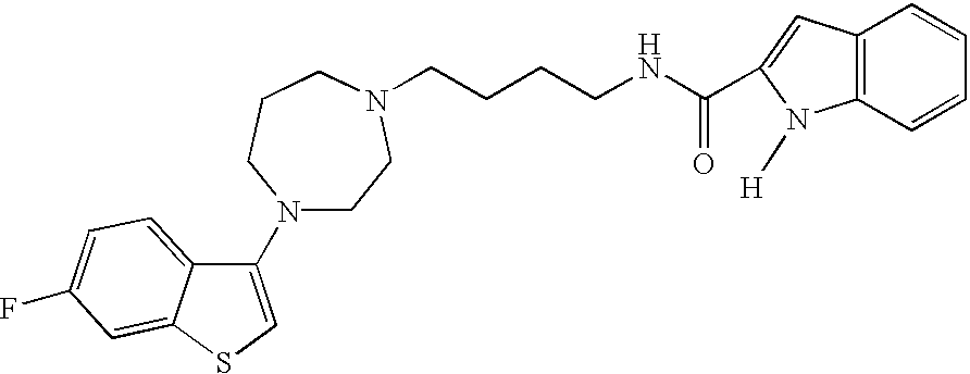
N1(C2=CSC3=CC(F)=CC=C23)CCN(CCCCNC(=O)C2=CC3=C(N2[H])C=CC=C3)CCC1
